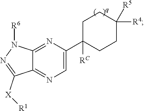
C1CC(C2=CN=C3C(=N2)N([R6])N=C3[X][R1])([RC])CCC1([R5])[R4]
